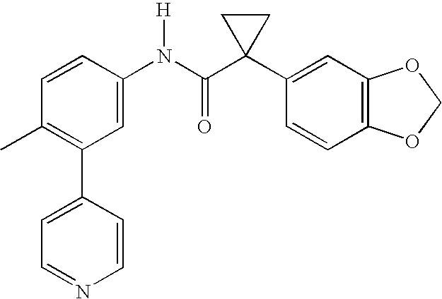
C1(N(C(C2(C3=CC4=C(C=C3)OCO4)CC2)=O)[H])=CC(C2=CC=NC=C2)=C(C)C=C1
